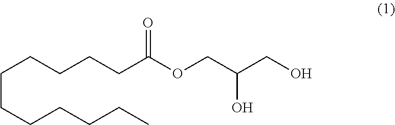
C(CCCCCC)CCCCC(OCC(CO)O)=O
